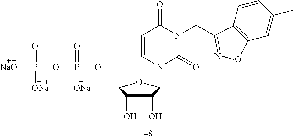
C1=CC2=C(C=C1C)ON=C2CN1C(=O)C=CN(C2C(O)C(O)C(COP(=O)([ONa])OP(=O)([ONa])[NaO])O2)C1=O
